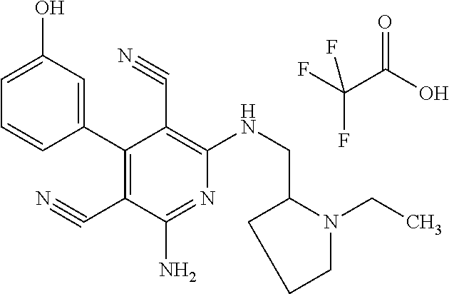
C1(C2=C(C#N)C(N)=NC(NCC3N(CC)CCC3)=C2C#N)=CC(O)=CC=C1.FC(F)(C(=O)O)F
